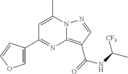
C1=C(C)N2C(=C(C(=O)NC(C)[CF3])C=N2)N=C1C1=COC=C1
